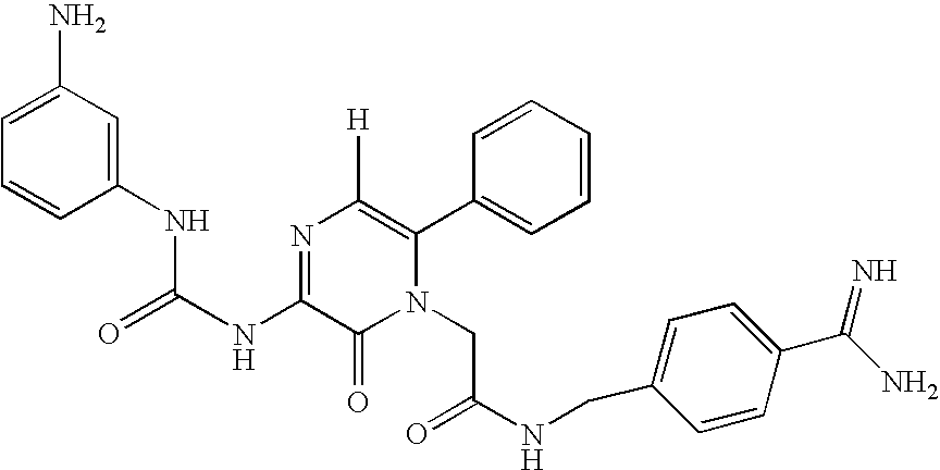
N(C1=NC([H])=C(C2=CC=CC=C2)N(CC(NCC2=CC=C(C(=N)N)C=C2)=O)C1=O)C(NC1=CC(N)=CC=C1)=O
